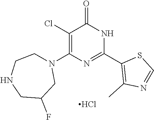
C1(Cl)=C(N2CCNCC(F)C2)N=C(C2=C(C)N=CS2)NC1=O.Cl
